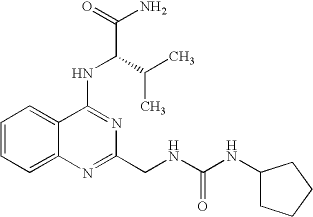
C12=CC=CC=C1N=C(CNC(NC1CCCC1)=O)N=C2NC(C(N)=O)C(C)C
